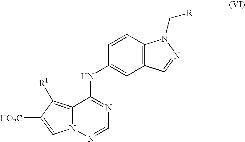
C12=C(C=CC(NC3=NC=NN4C3=C([R1])C([HO2C])=C4)=C1)N(C[R])N=C2
